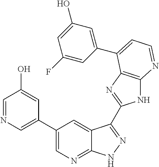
C1(C2=CN=CC(O)=C2)=CN=C2C(=C1)C(C1=NC3=C(N1)N=CC=C3C1=CC(O)=CC(F)=C1)=NN2
